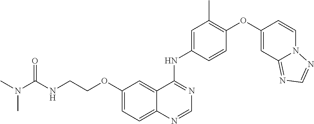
C12=CC=C(OCCNC(N(C)C)=O)C=C1C(NC1=CC(C)=C(OC3=CC4=NC=NN4C=C3)C=C1)=NC=N2
